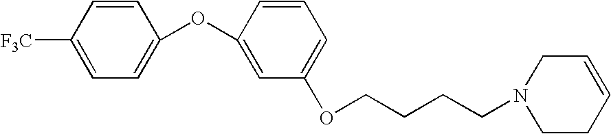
C1(OC2=CC(OCCCCN3CCC=CC3)=CC=C2)=CC=C([F3C])C=C1
